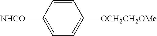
C1=CC([NHCO])=CC=C1[OCH2CH2OMe]
